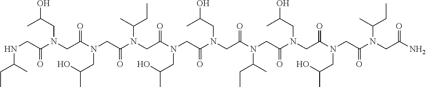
N(CC(N(CC(N(CC(N(CC(N(CC(N(CC(N(CC(N(CC(N(CC(N(CC(N)=O)C(C)CC)=O)CC(C)O)=O)CC(O)C)=O)C(C)CC)=O)CC(O)C)=O)CC(C)O)=O)C(C)CC)=O)CC(C)O)=O)CC(C)O)=O)C(CC)C
